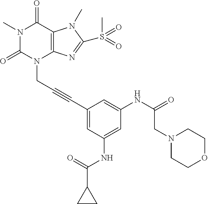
N1(C)C(=O)N(CC#CC2=CC(NC(=O)C3CC3)=CC(NC(CN3CCOCC3)=O)=C2)C2=C(C1=O)N(C)C(S(C)(=O)=O)=N2
